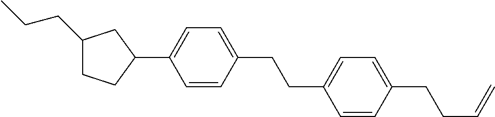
C1(CCC)CCC(C2=CC=C(CCC3=CC=C(CCC=C)C=C3)C=C2)C1
